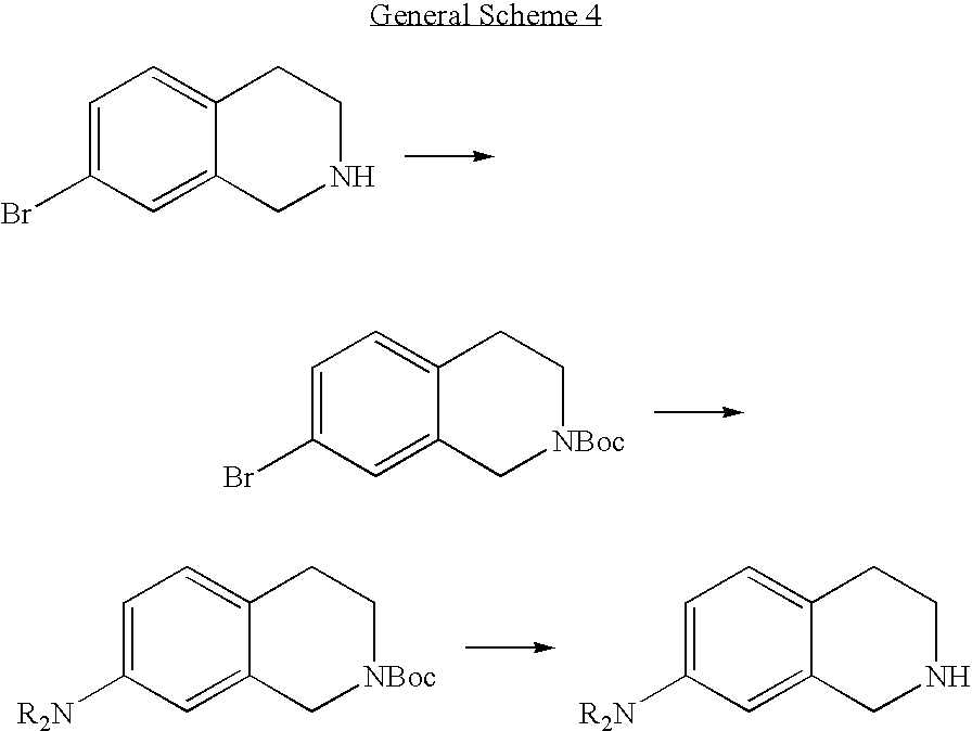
C1=C(Br)C=C2C(=C1)CCNC2.C1=C(Br)C=C2C(=C1)CC[NBoc]C2.C1=C([R2N])C=C2C(=C1)CC[NBoc]C2.C1=C([R2N])C=C2C(=C1)CCNC2
